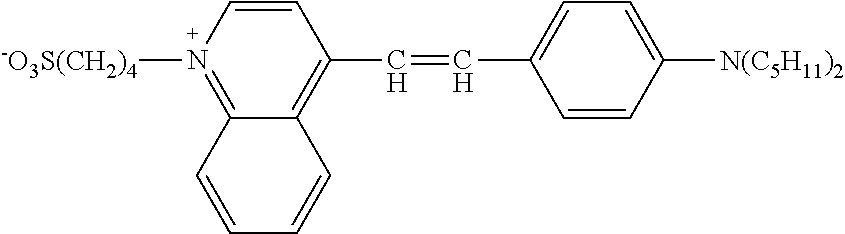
C1=CC(C=CC2=CC=C([N(C5H11)2])C=C2)=C2C(=N1[-O3S(CH2)4])C=CC=C2
